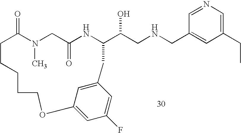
C1=NC=C(CC)C=C1CNCC(O)C1NC(=O)CN(C)C(=O)CCCCCOC2=CC(F)=CC(=C2)C1
